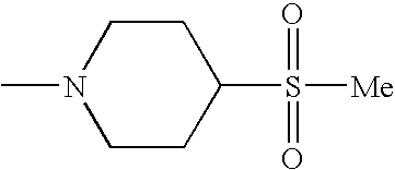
N1(C)CCC(S(=O)(=O)[Me])CC1
